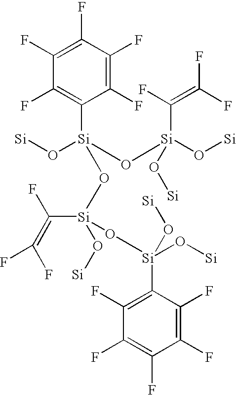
C1(F)=C(F)C(F)=C(F)C(F)=C1[Si](O[Si])(O[Si](C(F)=C(F)F)(O[Si])O[Si])O[Si](O[Si])(C(F)=C(F)F)O[Si](C1=C(F)C(F)=C(F)C(F)=C1F)(O[Si])O[Si]
